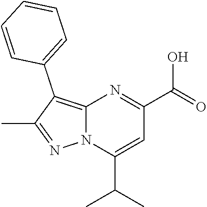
N12C(=C(C3=CC=CC=C3)C(C)=N1)N=C(C(=O)O)C=C2C(C)C
